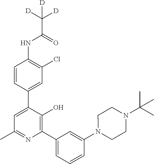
N(C1=C(Cl)C=C(C2=CC(C)=NC(C3=CC=CC(N4CCN(C(C)(C)C)CC4)=C3)=C2O)C=C1)C(C([D])([D])[D])=O
